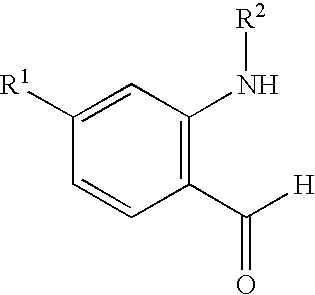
C1(C([H])=O)=C(N[R2])C=C([R1])C=C1
